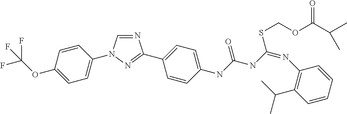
N1=CN(C2=CC=C(OC(F)(F)F)C=C2)N=C1C1=CC=C(NC(NC(=NC2=C(C(C)C)C=CC=C2)SCOC(C(C)C)=O)=O)C=C1
